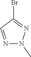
N1=CC(Br)=NN1C
